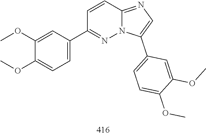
C12=NC=C(C3=CC=C(OC)C(OC)=C3)N1N=C(C1=CC=C(OC)C(OC)=C1)C=C2
